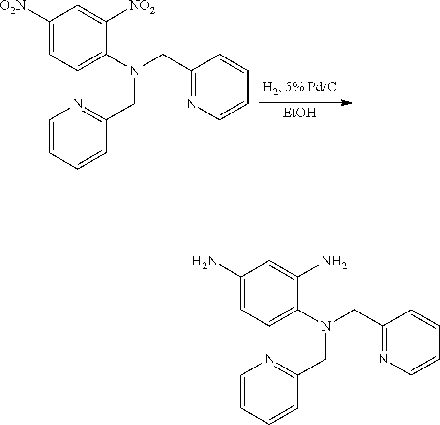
[EtOH].C1([O2N])=CC=C(N(CC2=NC=CC=C2)CC2=NC=CC=C2)C([NO2])=C1.C1(N)=CC=C(N(CC2=NC=CC=C2)CC2=NC=CC=C2)C(N)=C1
